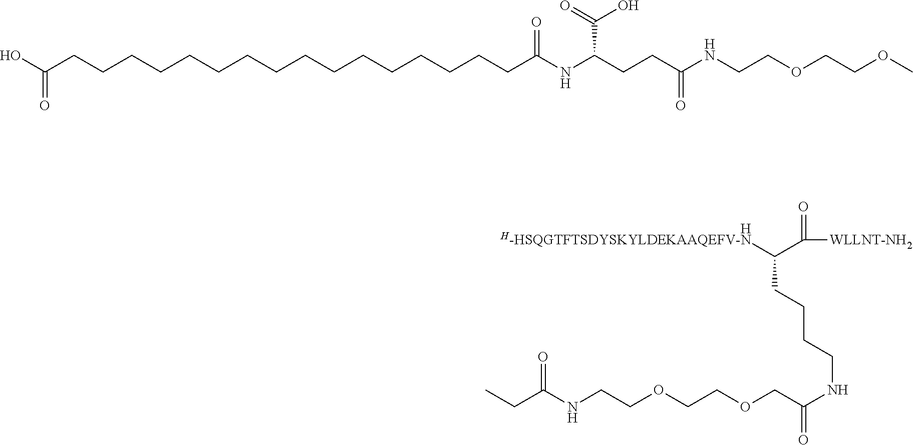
[H].C(NCCOCCOCC(=O)NCCCCC([H-HSQGTFTSDYSKYLDEKAAQEFV-N])C([WLLNT-NH2])=O)(=O)CC.C(CCCCCCC(NC(CCC(NCCOCCOC)=O)C(O)=O)=O)CCCCCCCCCC(O)=O
